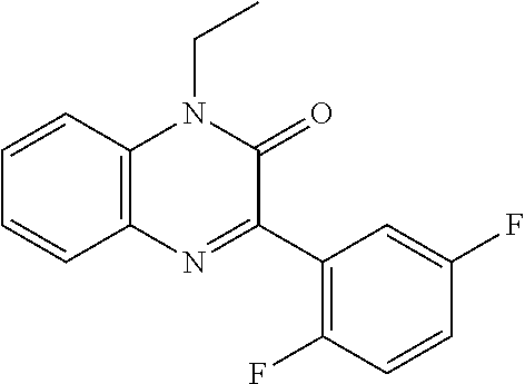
C12=C(C=CC=C1)N(CC)C(=O)C(C1=C(F)C=CC(F)=C1)=N2
